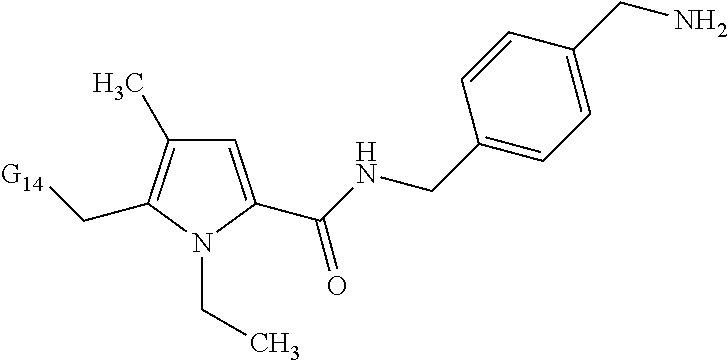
C1=C(C(NCC2=CC=C(CN)C=C2)=O)N(CC)C(C[G14])=C1C
